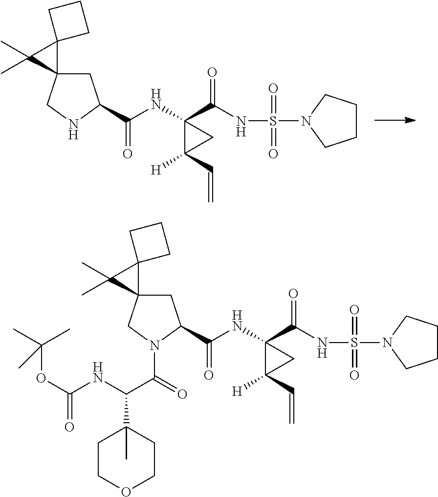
C1C(C(NC2(C(NS(N3CCCC3)(=O)=O)=O)C([H])(C=C)C2)=O)NCC12C1(C2(C)C)CCC1.C1C(C(NC2(C(NS(N3CCCC3)(=O)=O)=O)C([H])(C=C)C2)=O)N(C(=O)C(NC(OC(C)(C)C)=O)C2(C)CCOCC2)CC12C1(C2(C)C)CCC1
